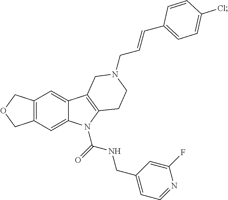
C12=C(C=C3C(=C1)N(C(=O)NCC1=CC=NC(F)=C1)C1=C3CN(CC=CC3=CC=C(Cl)C=C3)CC1)COC2
